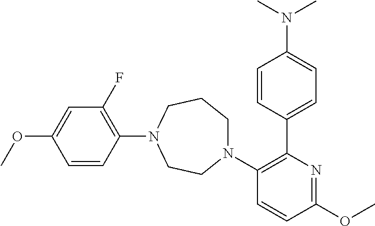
O(C1=CC(F)=C(N2CCCN(C3=C(C4=CC=C(N(C)C)C=C4)N=C(OC)C=C3)CC2)C=C1)C
